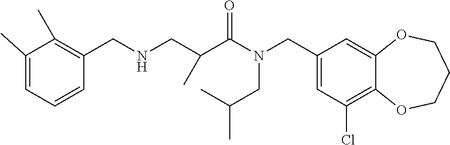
C1(CN(C(=O)C(CNCC2=C(C)C(C)=CC=C2)C)CC(C)C)=CC(Cl)=C2C(=C1)OCCCO2
